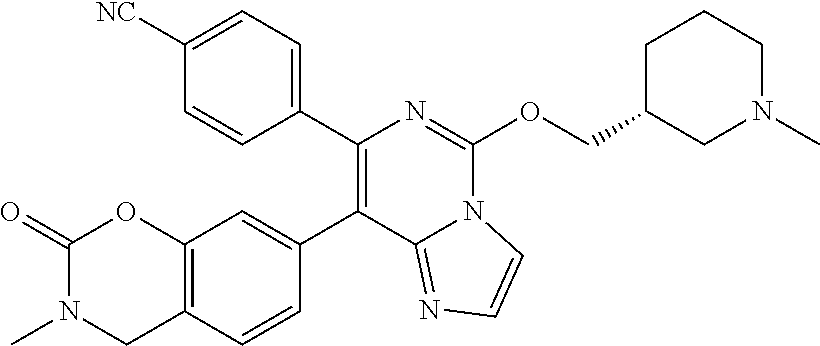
C1(C2=C(C3=CC4=C(C=C3)CN(C)C(=O)O4)C3=NC=CN3C(OCC3CN(C)CCC3)=N2)=CC=C([NC])C=C1
